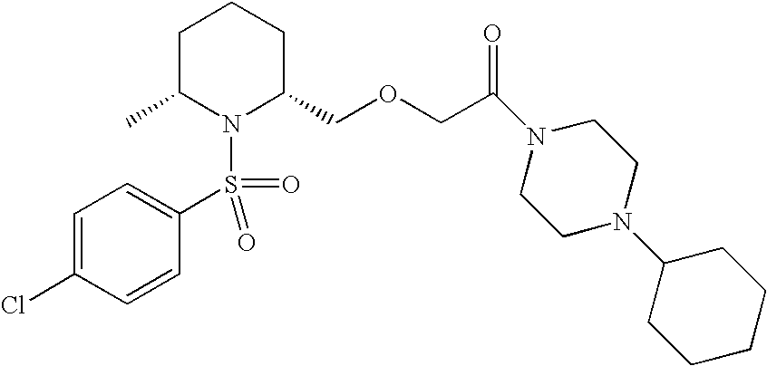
C1=CC(S(N2C(COCC(N3CCN(C4CCCCC4)CC3)=O)CCCC2C)(=O)=O)=CC=C1Cl
